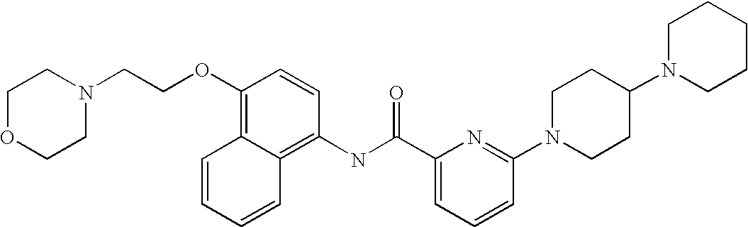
C1OCCN(CCOC2=C3C(=C(NC(C4=CC=CC(N5CCC(N6CCCCC6)CC5)=N4)=O)C=C2)C=CC=C3)C1
